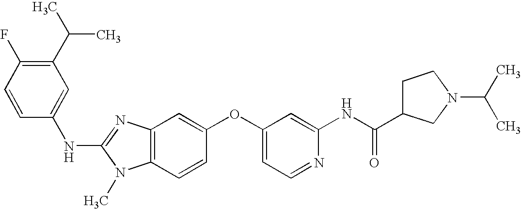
N(C1=NC2=C(N1C)C=CC(OC1=CC=NC(NC(C3CCN(C(C)C)C3)=O)=C1)=C2)C1=CC(C(C)C)=C(F)C=C1
